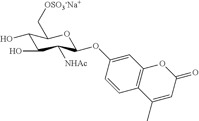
O(C1C([NHAc])C(O)C(O)C(C[OSO3-Na+])O1)C1=CC2=C(C=C1)C(C)=CC(=O)O2
